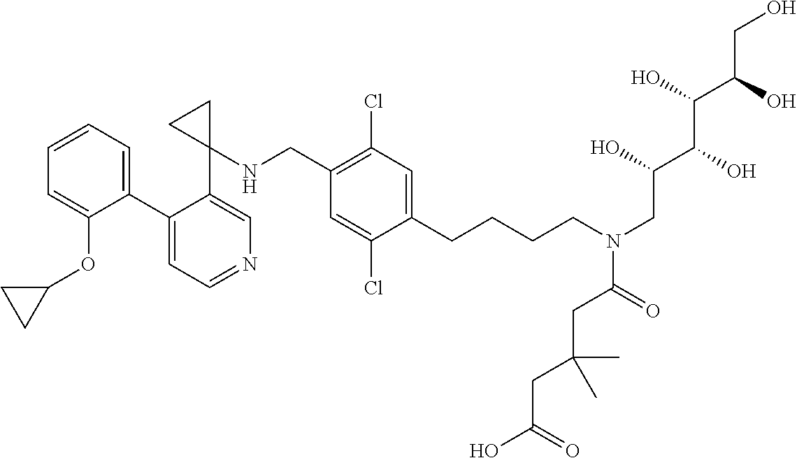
C1=CC=C(OC2CC2)C(C2=CC=NC=C2C2(NCC3=C(Cl)C=C(CCCCN(C(=O)CC(CC(O)=O)(C)C)CC(C(C(C(CO)O)O)O)O)C(Cl)=C3)CC2)=C1
